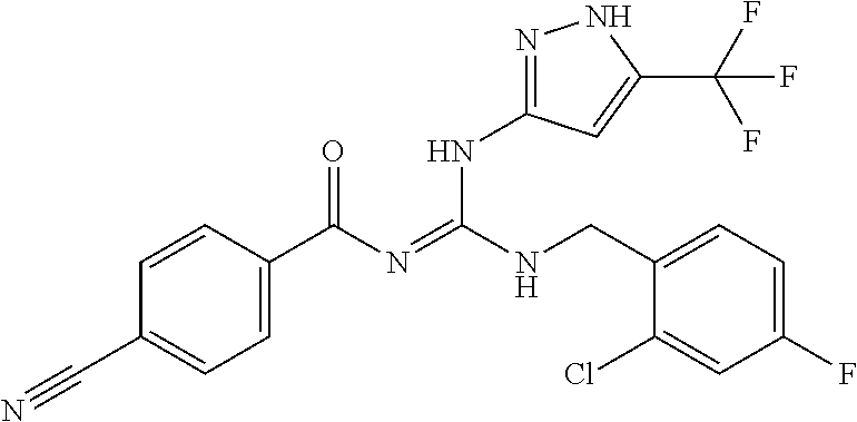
C1=CC(C(N=C(NCC2=CC=C(F)C=C2Cl)NC2=NNC(C(F)(F)F)=C2)=O)=CC=C1C#N
